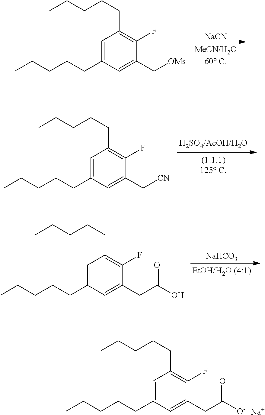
C1=C(CCCCC)C=C(C[CN])C(F)=C1CCCCC.C1=C(CCCCC)C=C(CC(O)=O)C(F)=C1CCCCC.[NaHCO3].C1=C(CCCCC)C=C(CC([O-])=O)C(F)=C1CCCCC.[Na].C1=C(CCCCC)C=C(C[OMs])C(F)=C1CCCCC.[NaCN]
